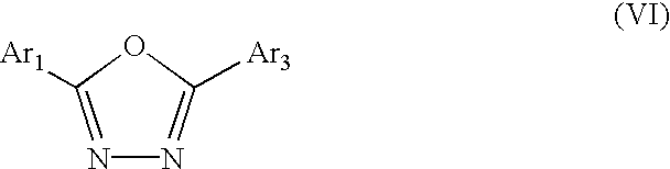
O1C([Ar1])=NN=C1[Ar3]
